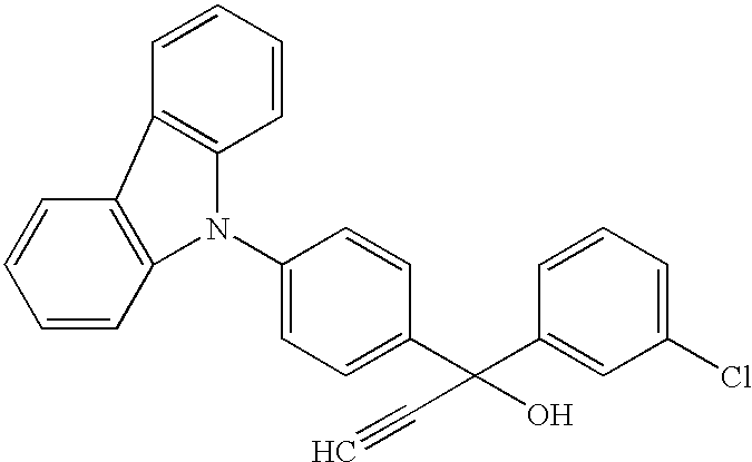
C1(N2C3=C(C=CC=C3)C3=C2C=CC=C3)=CC=C(C(C2=CC(Cl)=CC=C2)(C#C)O)C=C1
